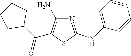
N1=C(NC2=CC=CC=C2)SC(C(C2CCCC2)=O)=C1N
